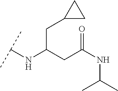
C(C(CC(NC(C)C)=O)NC(C)C)C1CC1
